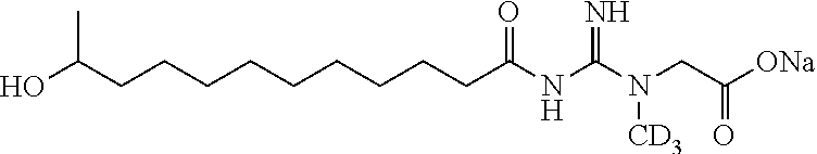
OC(CCCCCCCCCC(NC(N(CC([ONa])=O)[CD3])=N)=O)C
